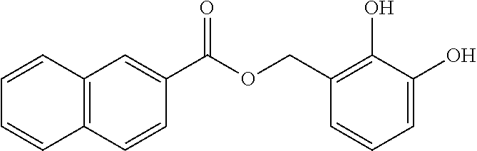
C12=C(C=CC(C(=O)OCC3=C(O)C(O)=CC=C3)=C1)C=CC=C2
